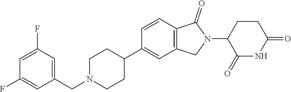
C1(F)=CC(F)=CC(CN2CCC(C3=CC4=C(C=C3)C(=O)N(C3C(=O)NC(=O)CC3)C4)CC2)=C1
